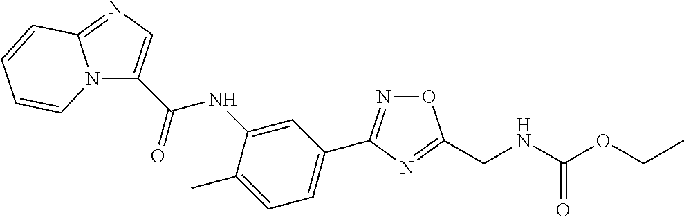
N12C(C(NC3=CC(C4=NOC(CNC(OCC)=O)=N4)=CC=C3C)=O)=CN=C1C=CC=C2
